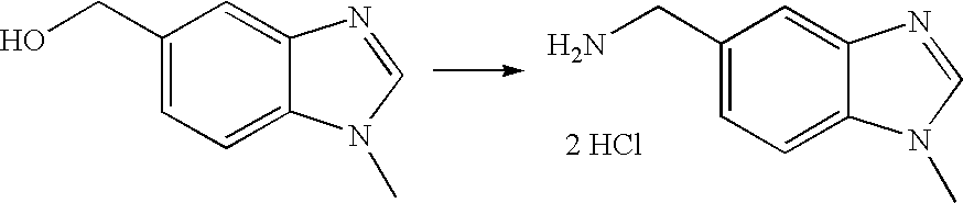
C1(CO)=CC=C2C(=C1)N=CN2C.C1=C2C(=CC(CN)=C1)N=CN2C.[2 HCl]
